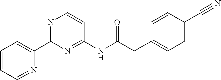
C1(C2=CC=CC=N2)=NC=CC(NC(CC2=CC=C(C#N)C=C2)=O)=N1
